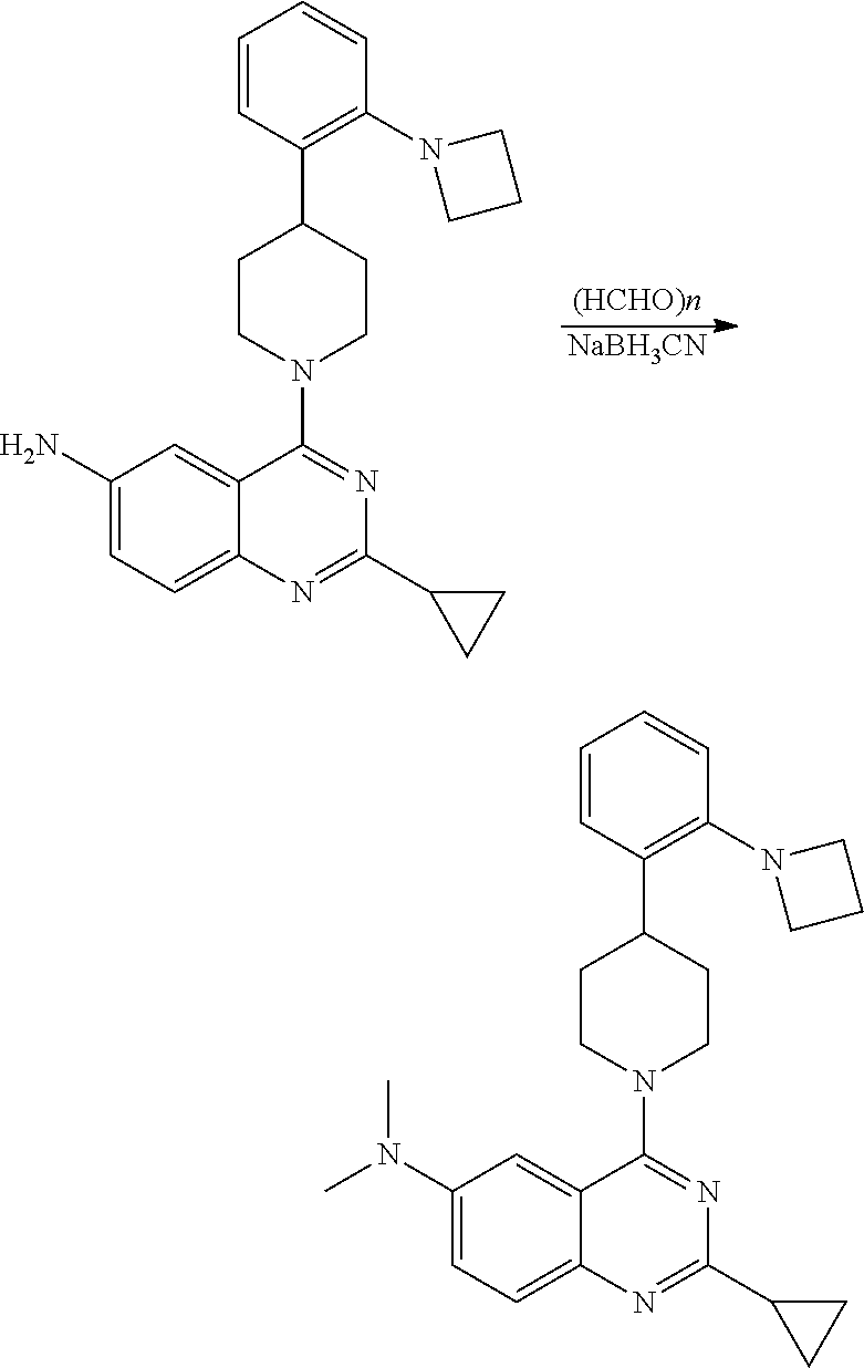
[(HCHO)n].[NaBH3CN].C1CN(C2=NC(C3CC3)=NC3=CC=C(N)C=C32)CCC1C1=C(N2CCC2)C=CC=C1.C1CN(C2=NC(C3CC3)=NC3=CC=C(N(C)C)C=C32)CCC1C1=C(N2CCC2)C=CC=C1
